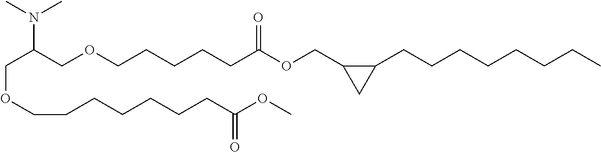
C(OCCCCCCCC(OC)=O)C(COCCCCCC(OCC1C(CCCCCCCC)C1)=O)N(C)C
